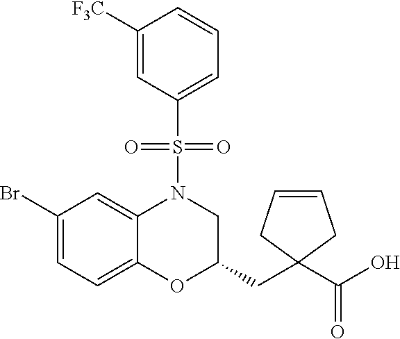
C1([F3C])=CC(S(=O)(=O)N2C3=CC(Br)=CC=C3OC(CC3(C(=O)O)CC=CC3)C2)=CC=C1
